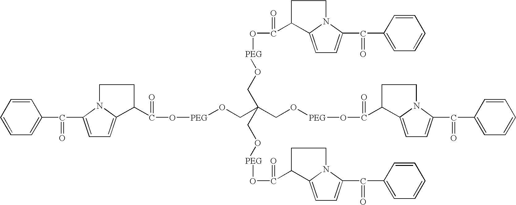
O([PEG]OCC(CO[PEG]OC(C1C2=CC=C(C(C3=CC=CC=C3)=O)N2CC1)=O)(CO[PEG]OC(C1C2=CC=C(C(C3=CC=CC=C3)=O)N2CC1)=O)CO[PEG]OC(C1C2=CC=C(C(C3=CC=CC=C3)=O)N2CC1)=O)C(C1C2=CC=C(C(C3=CC=CC=C3)=O)N2CC1)=O
